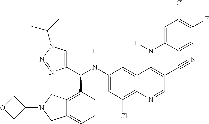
C1(N(C(C2=CN(C(C)C)N=N2)C2=C3C(=CC=C2)CN(C2COC2)C3)[H])=CC(Cl)=C2C(=C1)C(N(C1=CC(Cl)=C(F)C=C1)[H])=C(C#N)C=N2
